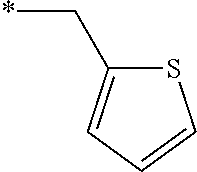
C1(C*)=CC=CS1
